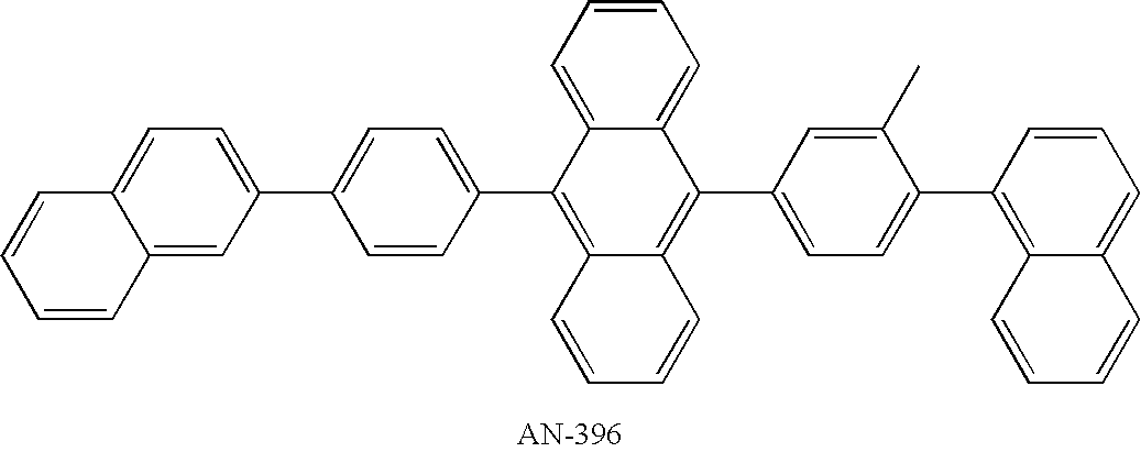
C12=CC(C3=CC=C(C4=C5C(=C(C6=CC=C(C7=C8C(=CC=C7)C=CC=C8)C(C)=C6)C6=CC=CC=C46)C=CC=C5)C=C3)=CC=C1C=CC=C2
